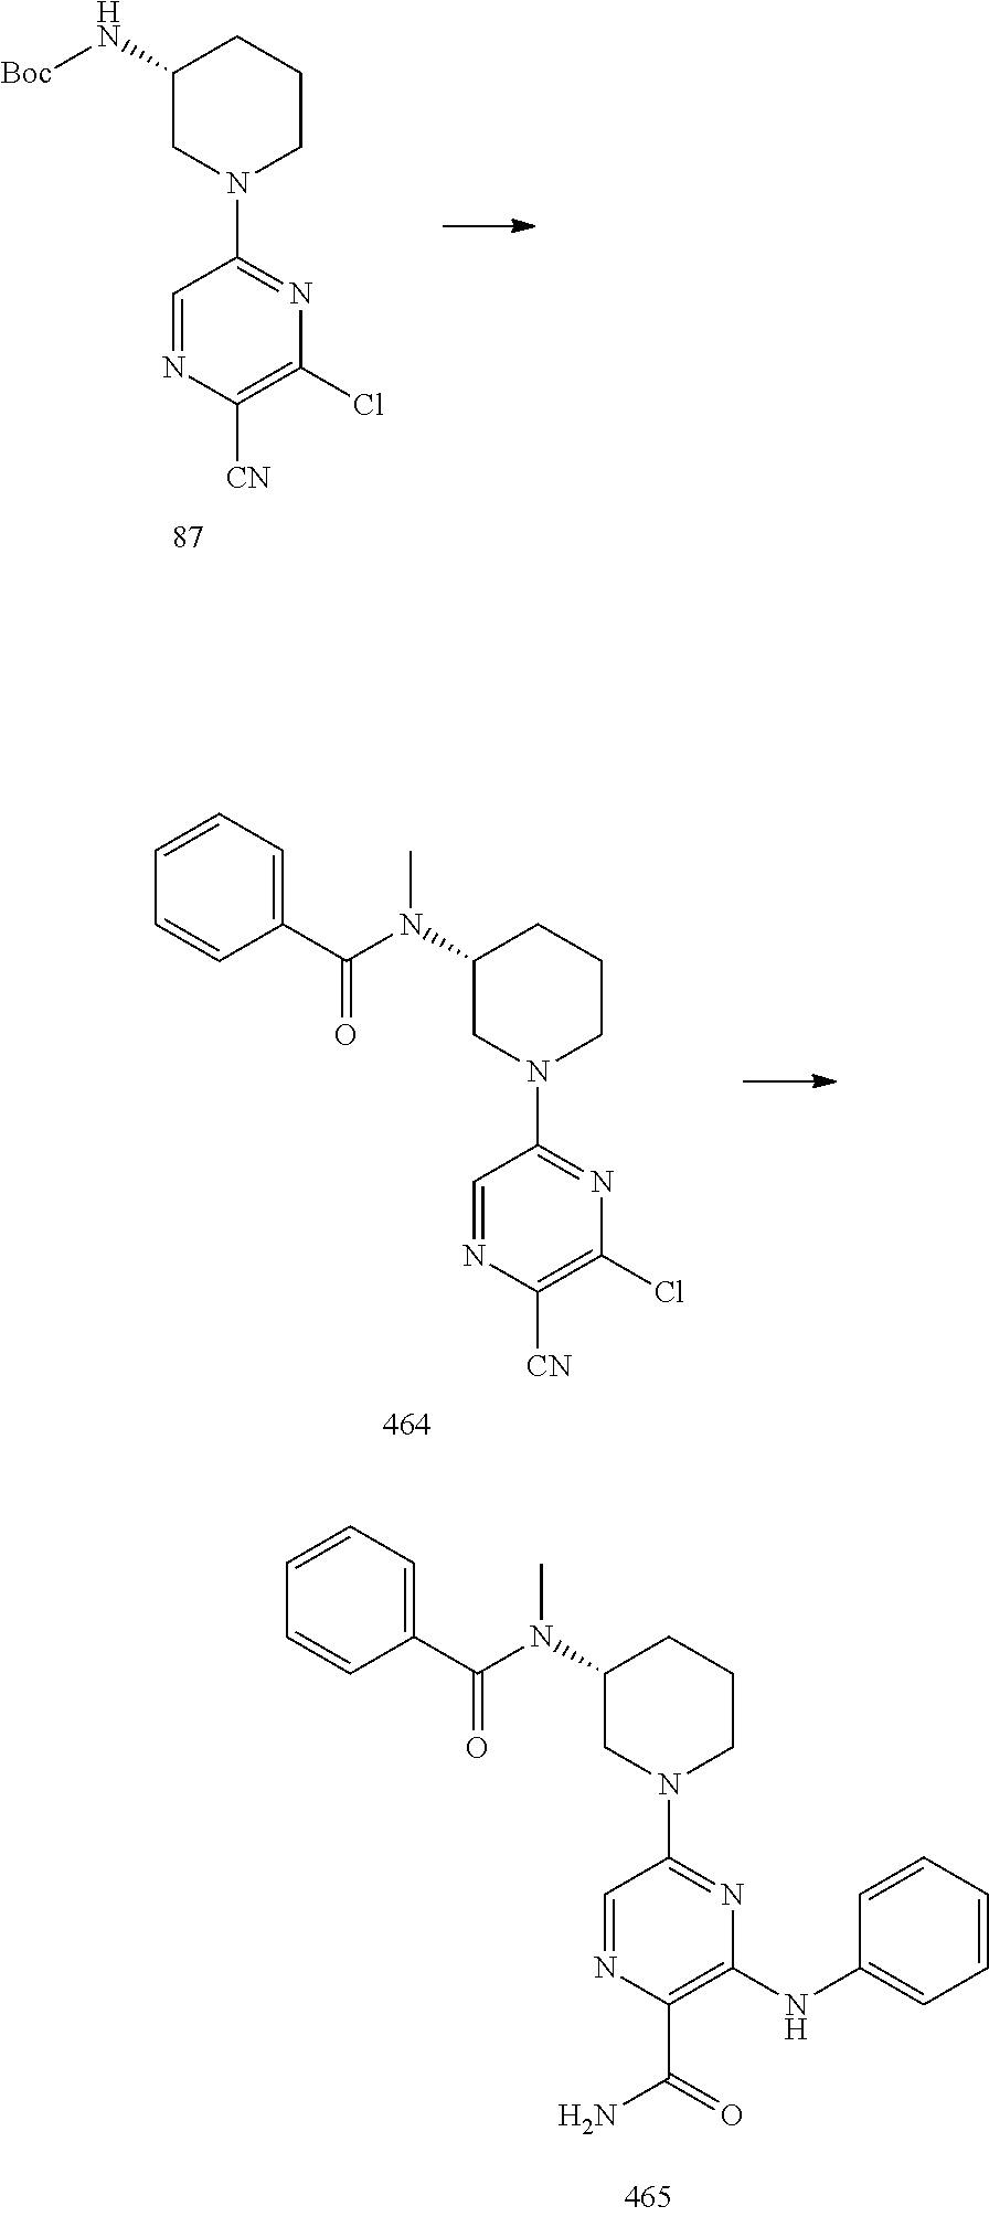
C1=NC([CN])=C(Cl)N=C1N1CCCC(N[Boc])C1.C1=NC([CN])=C(Cl)N=C1N1CCCC(N(C(C2=CC=CC=C2)=O)C)C1.C1=NC(C(=O)N)=C(NC2=CC=CC=C2)N=C1N1CCCC(N(C(C2=CC=CC=C2)=O)C)C1
